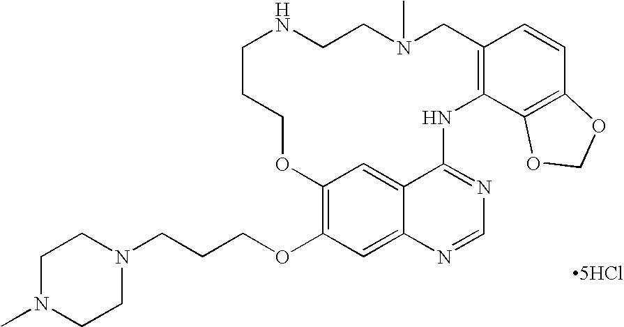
C1C2=C(C3=C(C=C2)OCO3)NC2=NC=NC3=CC(OCCCN4CCN(C)CC4)=C(C=C23)OCCCNCCN1C.[5HCl]
